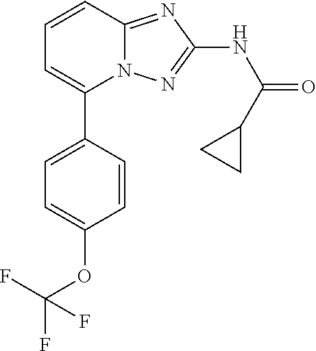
C1=C(C2=CC=CC3=NC(NC(=O)C4CC4)=NN23)C=CC(OC(F)(F)F)=C1
